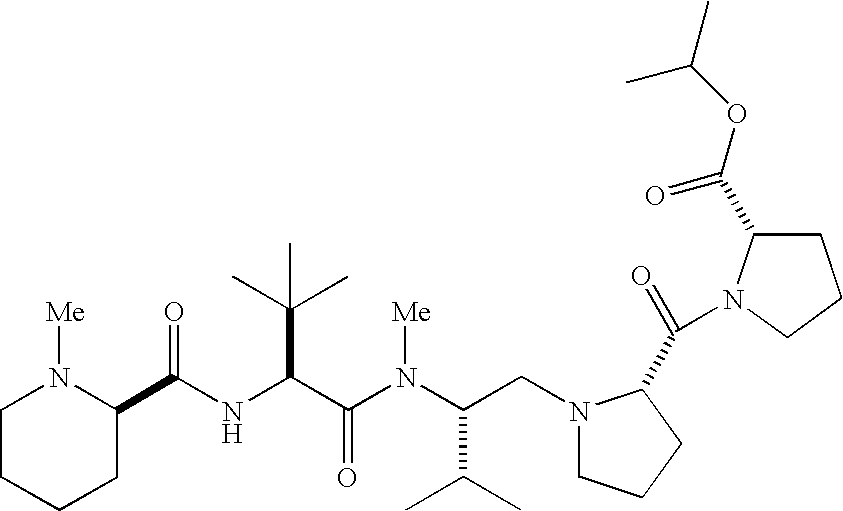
C(NC(C(N(C(CN1CCCC1C(=O)N1C(C(OC(C)C)=O)CCC1)C(C)C)[Me])=O)C(C)(C)C)(=O)C1N([Me])CCCC1
